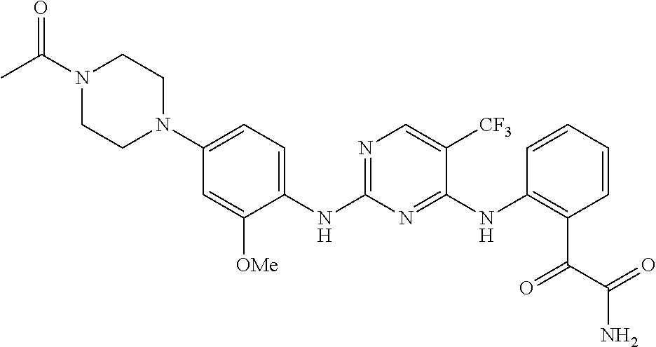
N1(C(C)=O)CCN(C2=CC=C(NC3=NC=C([CF3])C(NC4=C(C(=O)C(=O)N)C=CC=C4)=N3)C([OMe])=C2)CC1
